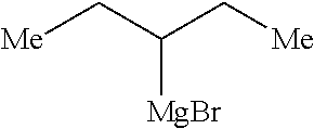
[Me]CC(C[Me])[MgBr]
